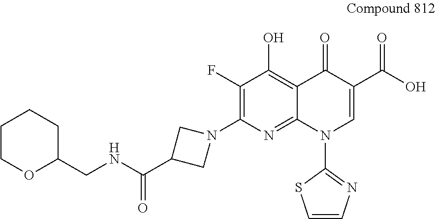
C1(F)=C(N2CC(C(NCC3CCCCO3)=O)C2)N=C2C(=C1O)C(=O)C(C(O)=O)=CN2C1=NC=CS1
